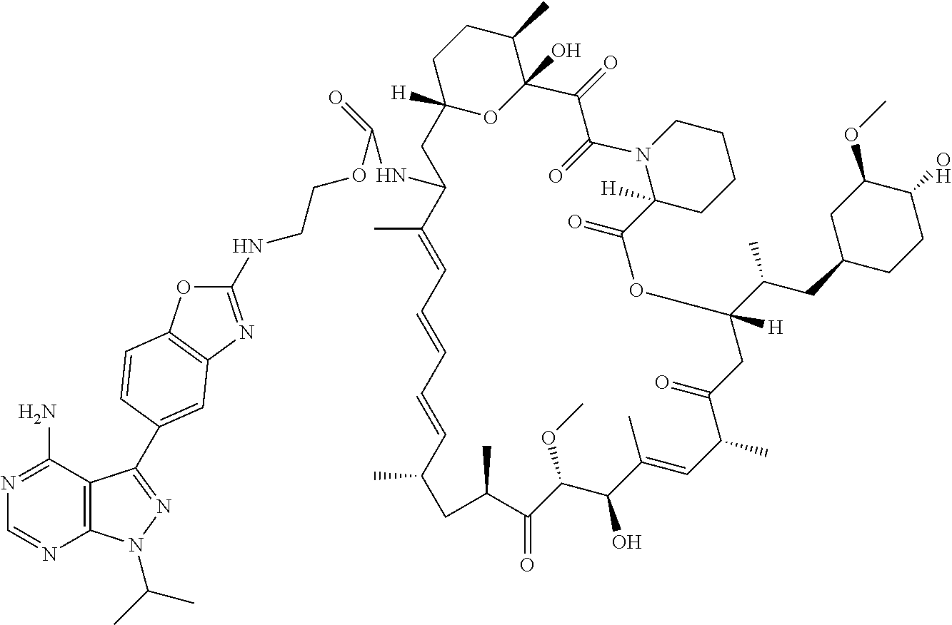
C12([H])OC(O)(C(C)CC1)C(=O)C(=O)N1C([H])(CCCC1)C(=O)OC(C(CC1CCC(O)C(OC)C1)C)([H])CC(=O)C(C)C=C(C)C(O)C(OC)C(=O)C(C)CC(C)C=CC=CC=C(C)C(NC(OCCNC1=NC3=C(O1)C=CC(C1=NN(C(C)C)C4=C1C(N)=NC=N4)=C3)=O)C2
